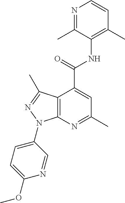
N1=C(C)C(NC(C2=CC(C)=NC3=C2C(C)=NN3C2=CC=C(OC)N=C2)=O)=C(C)C=C1
